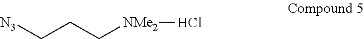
[N3]CCC[NMe2]Cl
